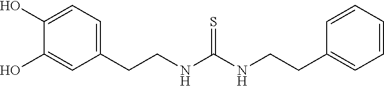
C1(CCNC(NCCC2=CC=CC=C2)=S)=CC=C(O)C(O)=C1
